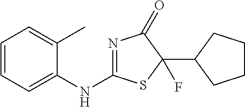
C1=CC=C(NC2=NC(=O)C(C3CCCC3)(F)S2)C(C)=C1
